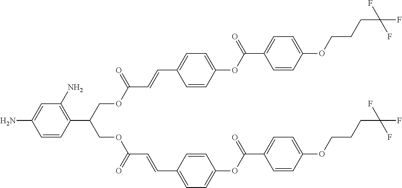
FC(F)(F)CCCOC1=CC=C(C(=O)OC2=CC=C(C=CC(=O)OCC(C3=C(N)C=C(N)C=C3)COC(C=CC3=CC=C(OC(C4=CC=C(OCCCC(F)(F)F)C=C4)=O)C=C3)=O)C=C2)C=C1
